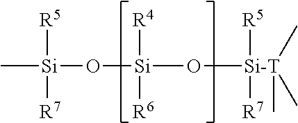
C[Si]([R5])([R7])O[Si](O[Si-T]([R5])([R7])(C)(C)C)([R6])[R4]
